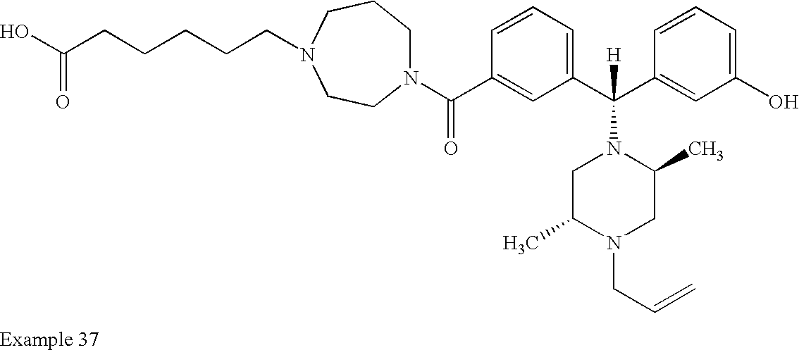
N1(C(C2=CC(C(C3=CC(O)=CC=C3)([H])N3CC(C)N(CC=C)CC3C)=CC=C2)=O)CCCN(CCCCCC(O)=O)CC1
